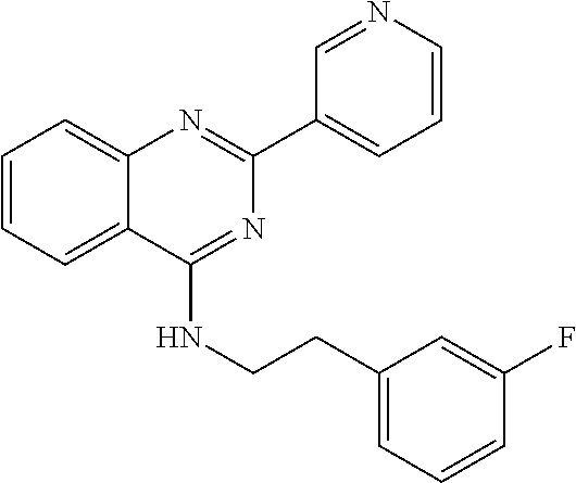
C1=CC=C2C(=C1)N=C(C1=CC=CN=C1)N=C2NCCC1=CC=CC(F)=C1
